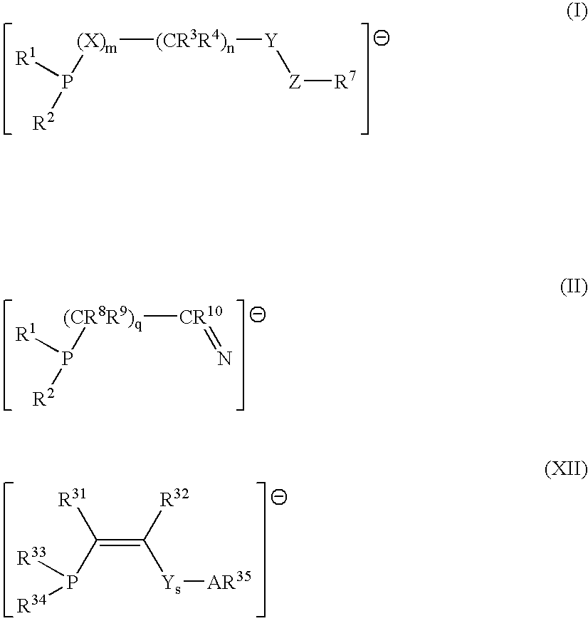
[(X)m]([(CR3R4)n][Y][Z][R7])P([R2])[R1].[(CR8R9)q]([CR10]=N)P([R2])[R1].[R31]C(P([R33])[R34])=C([R32])[Ys][AR35]
